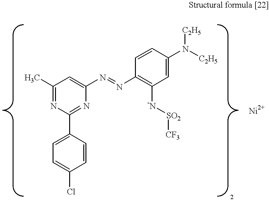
C1(C)=NC(C2=CC=C(Cl)C=C2)=NC(N=NC2=C([-N][SO2][CF3])C=C(N([C2H5])[C2H5])C=C2)=C1.[Ni]
